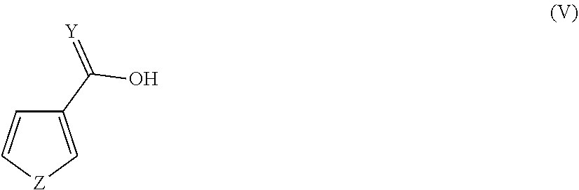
C1(C(=[Y])O)=C[Z]C=C1
